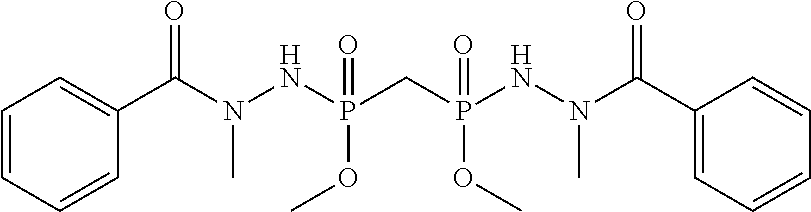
C1=CC=CC(C(N(NP(=O)(OC)CP(=O)(OC)NN(C(C2=CC=CC=C2)=O)C)C)=O)=C1
